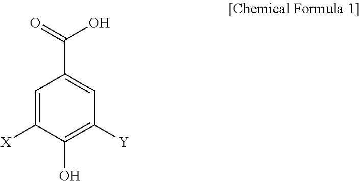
C1=C([X])C(O)=C([Y])C=C1C(=O)O
